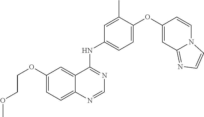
C(OC1=CC=C2C(=C1)C(NC1=CC=C(OC3=CC4=NC=CN4C=C3)C(C)=C1)=NC=N2)COC
